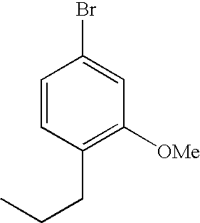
C1=CC(CCC)=C([OMe])C=C1Br
